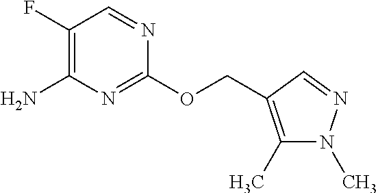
C1(F)=C(N)N=C(OCC2=C(C)N(C)N=C2)N=C1
